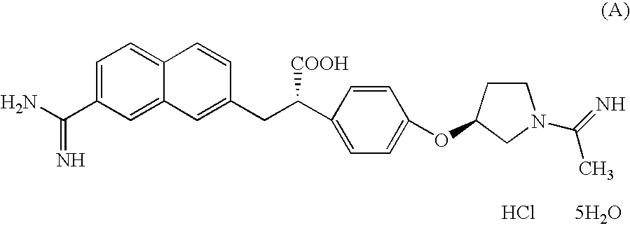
C1=C(C(N)=N)C=C2C(=C1)C=CC(CC(C1=CC=C(OC3CCN(C(=N)C)C3)C=C1)[COOH])=C2.Cl.[5H2O]
